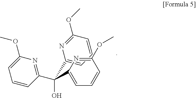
C1(C(C2=CC=CC(OC)=N2)(O)C2=NC(OC)=CC=C2)=CC=CC(OC)=N1
